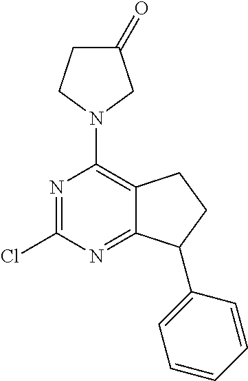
N1=C(Cl)N=C2C(=C1N1CC(=O)CC1)CCC2C1=CC=CC=C1
